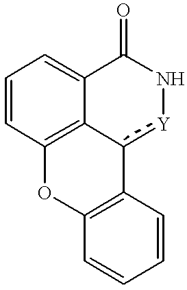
C1=CC2=C3C(=C1)C(=O)N[Y]c3C1=C(O2)C=CC=C1
